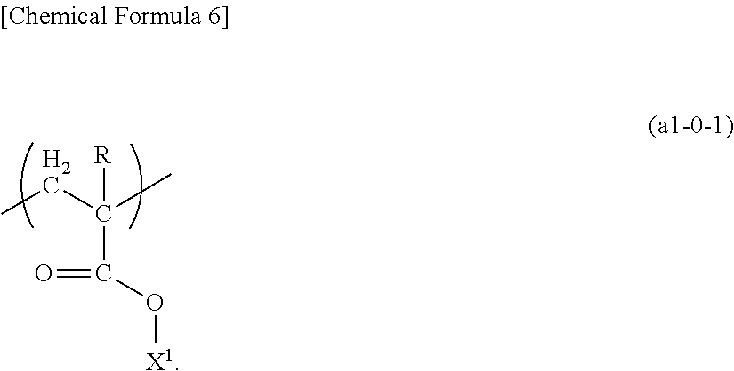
CCC(C)(C(=O)O[X1])[R]
